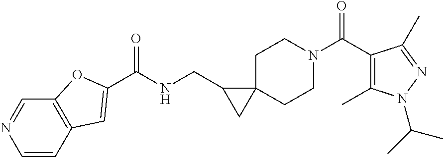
C1C2(CCN(C(C3=C(C)N(C(C)C)N=C3C)=O)C1)C(CNC(=O)C1=CC3=C(C=NC=C3)O1)C2
